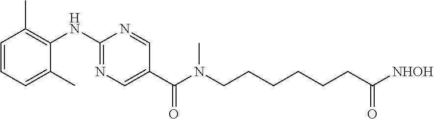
C1=CC=C(C)C(NC2=NC=C(C(N(CCCCCCC([NHOH])=O)C)=O)C=N2)=C1C
